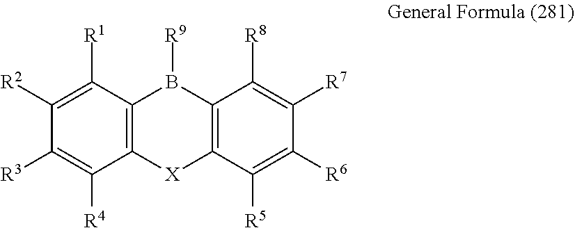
C12=C(C([R1])=C([R2])C([R3])=C1[R4])B([R9])C1=C([X]2)C([R5])=C([R6])C([R7])=C1[R8]
